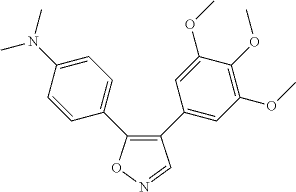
C1(C2=CC(OC)=C(OC)C(OC)=C2)=C(C2=CC=C(N(C)C)C=C2)ON=C1
